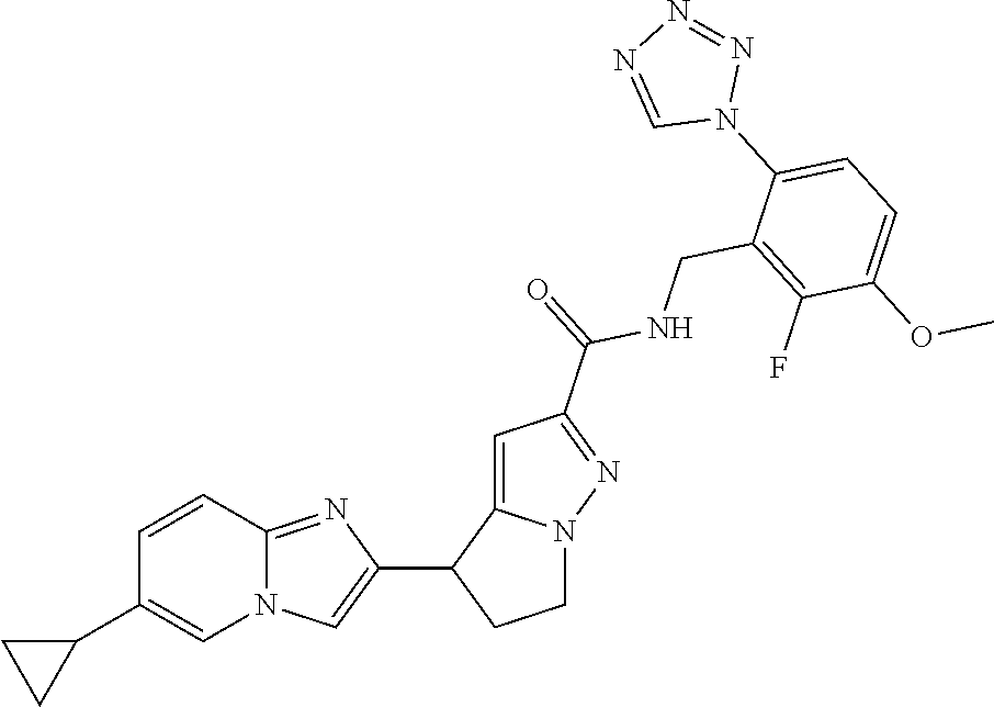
N12C(=NC(C3CCN4C3=CC(C(=O)NCC3=C(F)C(OC)=CC=C3N3N=NN=C3)=N4)=C1)C=CC(C1CC1)=C2
